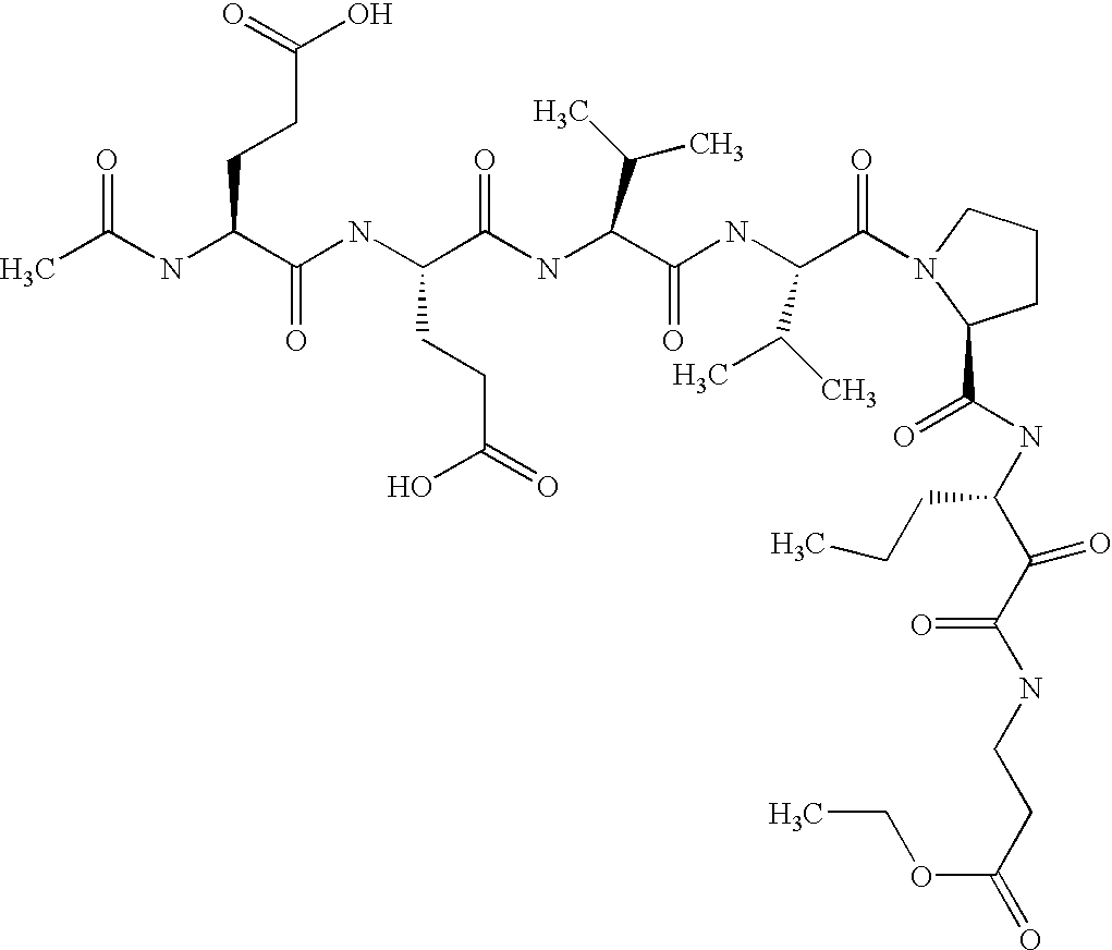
CC(NC(C(NC(C(NC(C(NC(C(=O)N1CCCC1C(NC(C(C(NCCC(=O)OCC)=O)=O)CCC)=O)C(C)C)=O)C(C)C)=O)CCC(=O)O)=O)CCC(O)=O)=O
